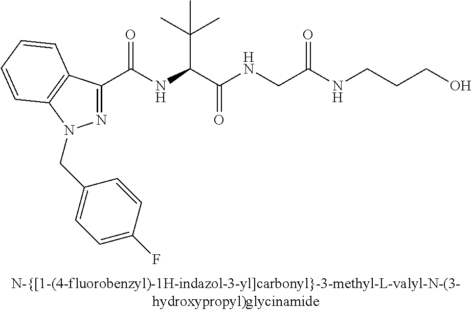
C(=O)(NC(C(C)(C)C)C(=O)NCC(NCCCO)=O)C1=NN(CC2=CC=C(F)C=C2)C2=C1C=CC=C2
